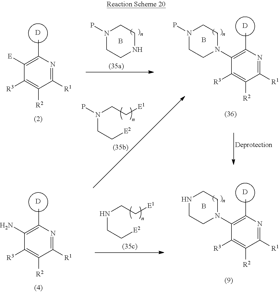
[D].C1([E])=C(C)N=C([R1])C([R2])=C1[R3].N1(P)CCNCC1.B.[D].C1(N)=C(C)N=C([R1])C([R2])=C1[R3].[D].C1(N2CCN(P)CC2)=C(C)N=C([R1])C([R2])=C1[R3].B.[D].C1(N2CCNCC2)=C(C)N=C([R1])C([R2])=C1[R3].B.N(CC[E2])CC[E1].N(CC[E2])(CC[E1])P
